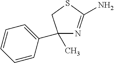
C1(C)(C2=CC=CC=C2)N=C(N)SC1
